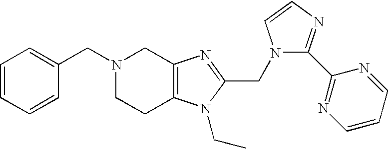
C1CC2=C(CN1CC1=CC=CC=C1)N=C(CN1C=CN=C1C1=NC=CC=N1)N2CC
